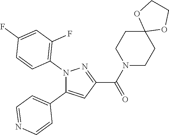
N1(C2=C(F)C=C(F)C=C2)C(C2=CC=NC=C2)=CC(C(N2CCC3(CC2)OCCO3)=O)=N1
